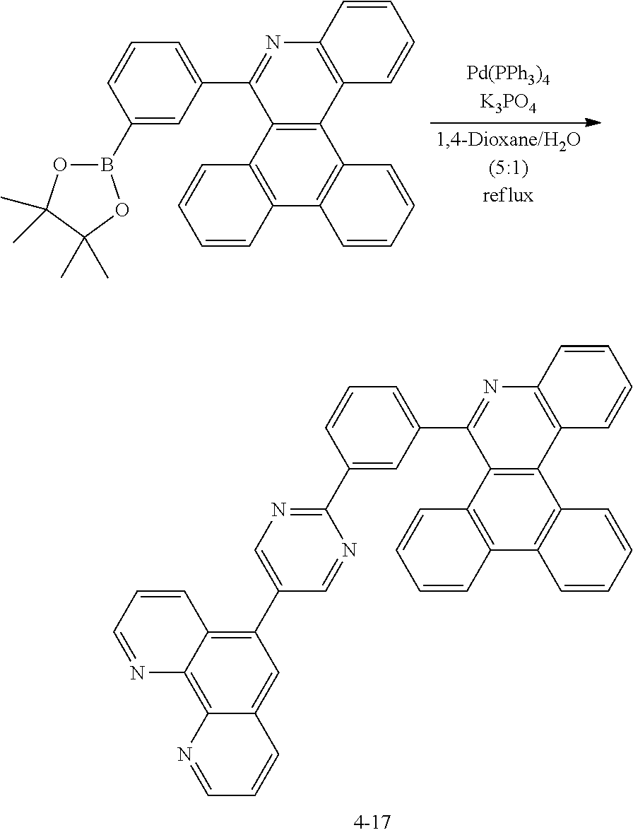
C12=C(C3=C(C4=C1C=CC=C4)C=CC=C3)C(C1=CC=CC(B3OC(C)(C)C(C)(C)O3)=C1)=NC1=C2C=CC=C1.C12=C(C3=C(C4=C1C=CC=C4)C=CC=C3)C(C1=CC=CC(C3=NC=C(C4=C5C(=C6C(=C4)C=CC=N6)N=CC=C5)C=N3)=C1)=NC1=C2C=CC=C1
